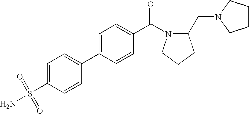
C1(S(N)(=O)=O)=CC=C(C2=CC=C(C(=O)N3C(CN4CCCC4)CCC3)C=C2)C=C1
